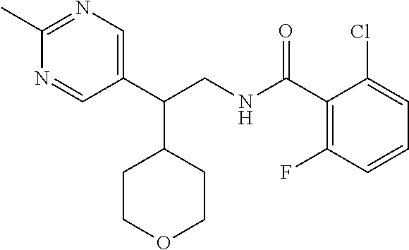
C1(C)=NC=C(C(CNC(C2=C(F)C=CC=C2Cl)=O)C2CCOCC2)C=N1
